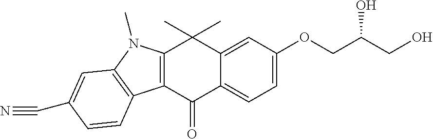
C12=C(C(=O)C3=CC=C(OCC(O)CO)C=C3C1(C)C)C1=C(N2C)C=C(C#N)C=C1
